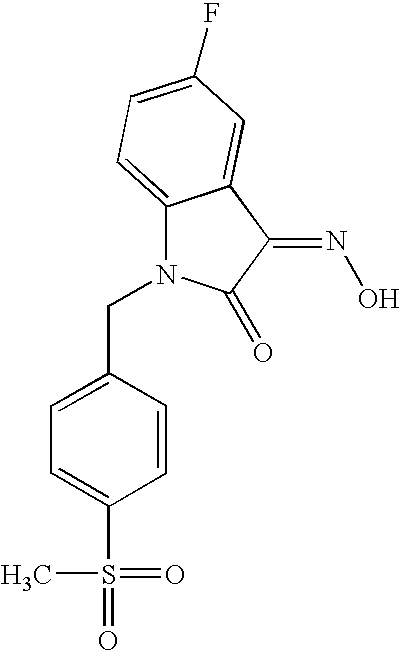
C1(CN2C3=CC=C(F)C=C3C(=NO)C2=O)=CC=C(S(C)(=O)=O)C=C1
